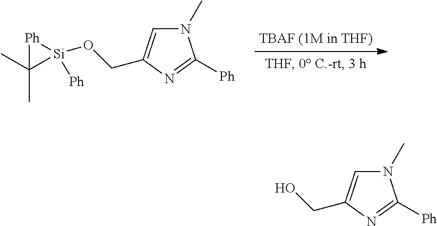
N1(C)C=C(CO[Si]2([Ph])[Ph]C2(C)C)N=C1[Ph].N1(C)C=C(CO)N=C1[Ph]
